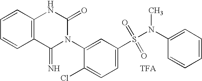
C1=CC2=C(C=C1)C(=N)N(C1=CC(S(=O)(=O)N(C3=CC=CC=C3)C)=CC=C1Cl)C(=O)N2
